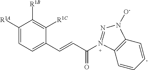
C1=CC=CC2=C1N(C(C=CC1=CC=C([R1A])C([R1B])=C1[R1C])=O)=NN2[O-]
